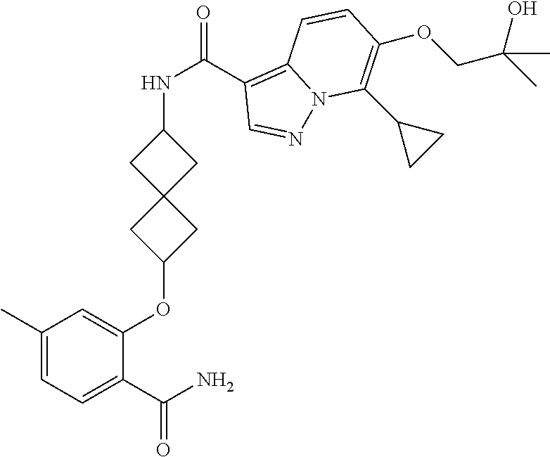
C1(C)=CC=C(C(N)=O)C(OC2CC3(C2)CC(NC(C2=C4N(N=C2)C(C2CC2)=C(OCC(C)(O)C)C=C4)=O)C3)=C1
